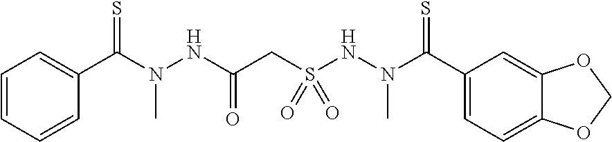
C(N(NC(CS(NN(C(=S)C1=CC=C2C(=C1)OCO2)C)(=O)=O)=O)C)(=S)C1=CC=CC=C1
